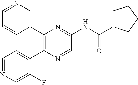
C1(C2=C(C3=CC=NC=C3F)N=CC(NC(C3CCCC3)=O)=N2)=CN=CC=C1
